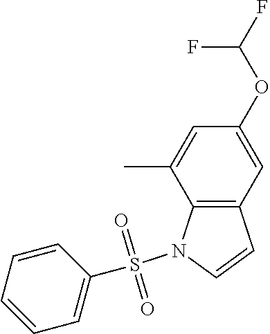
C12=C(C=CN1S(C1=CC=CC=C1)(=O)=O)C=C(OC(F)F)C=C2C
